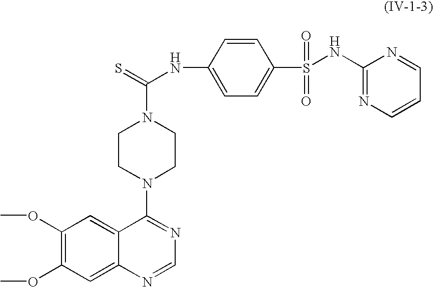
C1=C2C(=CC(OC)=C1OC)C(N1CCN(C(NC3=CC=C(S(=O)(=O)NC4=NC=CC=N4)C=C3)=S)CC1)=NC=N2
